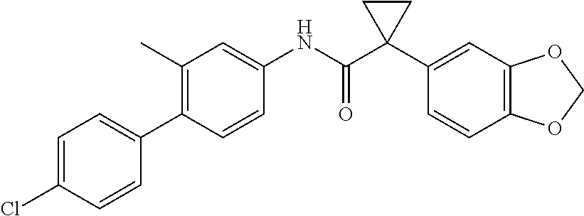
C1=CC(C2=CC=C(Cl)C=C2)=C(C)C=C1NC(C1(C2=CC3=C(C=C2)OCO3)CC1)=O
